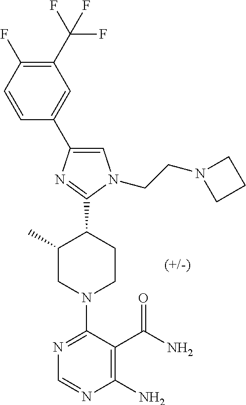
C1(C2=CC(C(F)(F)F)=C(F)C=C2)=CN(CCN2CCC2)C(C2C(C)CN(C3=NC=NC(N)=C3C(N)=O)CC2)=N1
